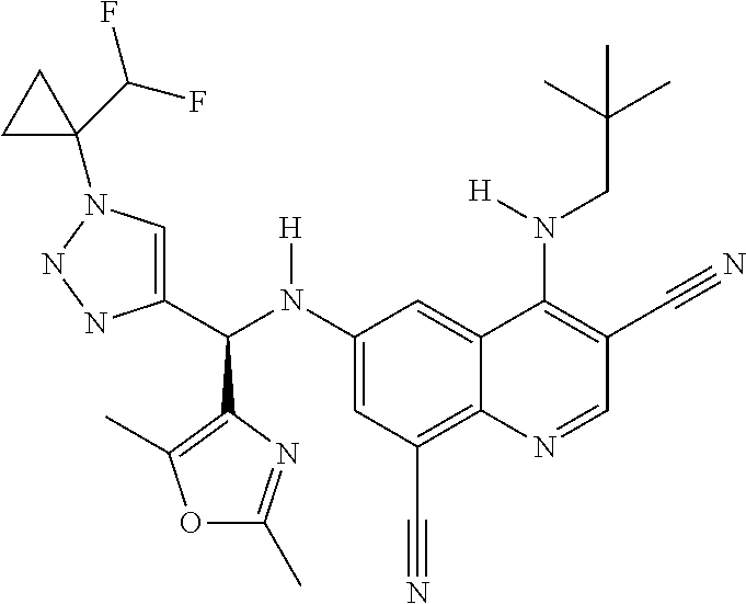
C1(N(C(C2=CN(C3(C(F)F)CC3)NN2)C2=C(C)OC(C)=N2)[H])=CC(C#N)=C2C(=C1)C(N(CC(C)(C)C)[H])=C(C#N)C=N2
